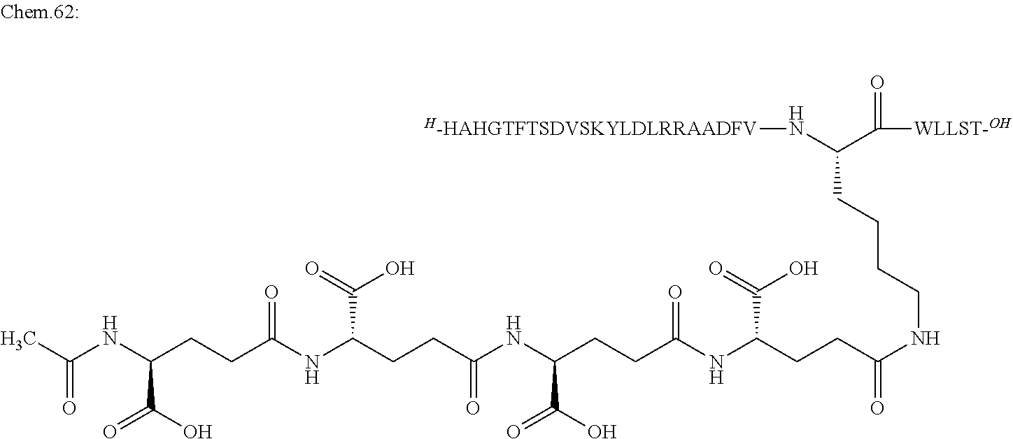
C(NC(CCC(NC(CCC(NC(CCC(NCCCCC(N[H-HAHGTFTSDVSKYLDLRRAADFV])C(=O)[WLLST-OH])=O)C(=O)O)=O)C(O)=O)=O)C(=O)O)(CCC(NC(C)=O)C(O)=O)=O
